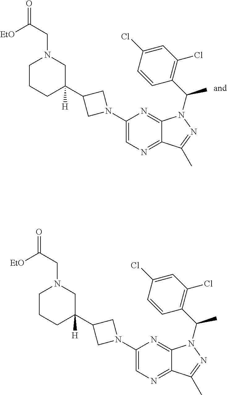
C1(N2CC(C3([H])CN(CC(=O)[EtO])CCC3)C2)=CN=C2C(=N1)N(C(C1=C(Cl)C=C(Cl)C=C1)C)N=C2C.C1(N2CC(C3([H])CN(CC(=O)[EtO])CCC3)C2)=CN=C2C(=N1)N(C(C1=C(Cl)C=C(Cl)C=C1)C)N=C2C
